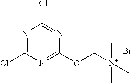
[Br-].[N+](COC1=NC(Cl)=NC(Cl)=N1)(C)(C)C
